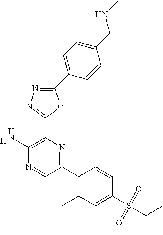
[H].C1(N)=C(C2=NN=C(C3=CC=C(CNC)C=C3)O2)N=C(C2=C(C)C=C(S(C(C)C)(=O)=O)C=C2)C=N1
